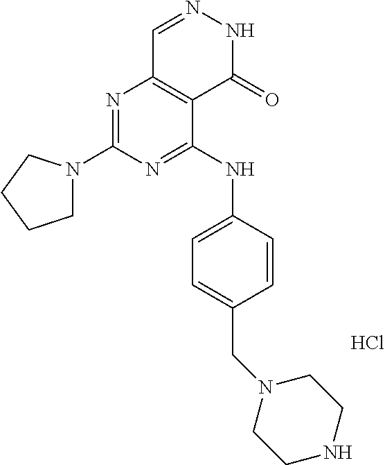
N1=C(NC2=CC=C(CN3CCNCC3)C=C2)C2=C(N=C1N1CCCC1)C=NNC2=O.Cl
